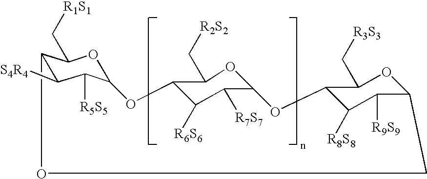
C12OCCC3C([R9S9])C([R8S8])C(OC4C([R7S7])C([R6S6])C(OC(OC1C[R1S1])C([R5S5])C2[S4R4])C(C[R2S2])O4)C(C[R3S3])O3
